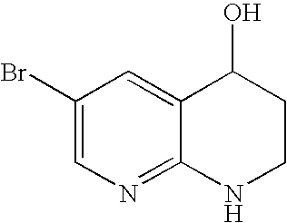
C1(Br)=CN=C2C(=C1)C(O)CCN2
